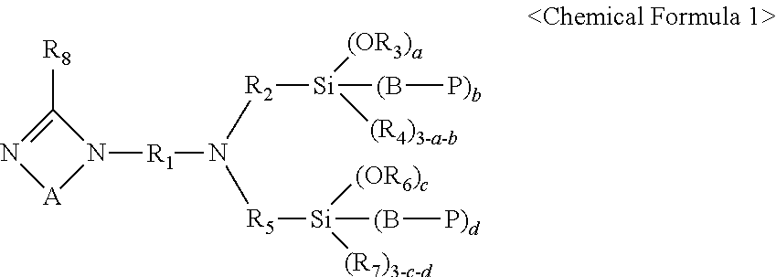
C1([R8])=N[A]N1[R1]N([R5][Si]([(OR6)c])([(B][P)d])[(R7)3-c-d])[R2][Si]([(B][P)b])([(OR3)a])[(R4)3-a-b]
